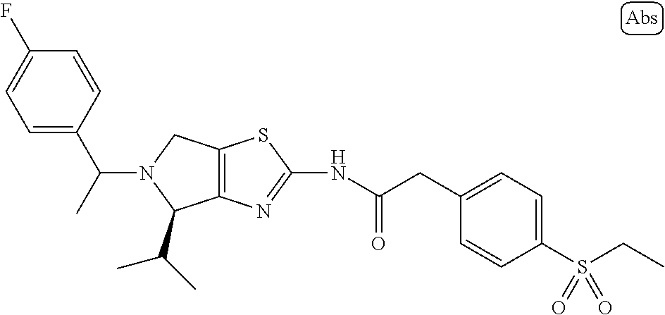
C12=C(N=C(NC(CC3=CC=C(S(CC)(=O)=O)C=C3)=O)S1)C(C(C)C)N(C(C1=CC=C(F)C=C1)C)C2
